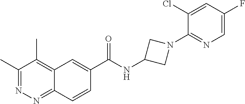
C1(C)=NN=C2C(=C1C)C=C(C(NC1CN(C3=NC=C(F)C=C3Cl)C1)=O)C=C2
